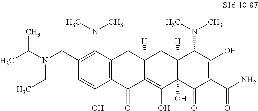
C12=C(C(N(C)C)=C(CN(C(C)C)CC)C=C1O)CC1([H])C(=C(O)C3(O)C([H])(C1)C(N(C)C)C(O)=C(C(=O)N)C3=O)C2=O
